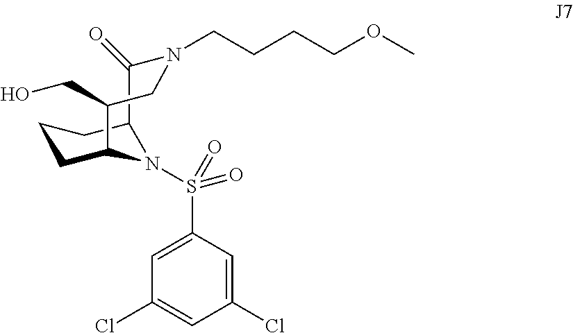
C12C(=O)N(CCCCOC)CC(CO)C(CCC1)N2S(=O)(C1=CC(Cl)=CC(Cl)=C1)=O
